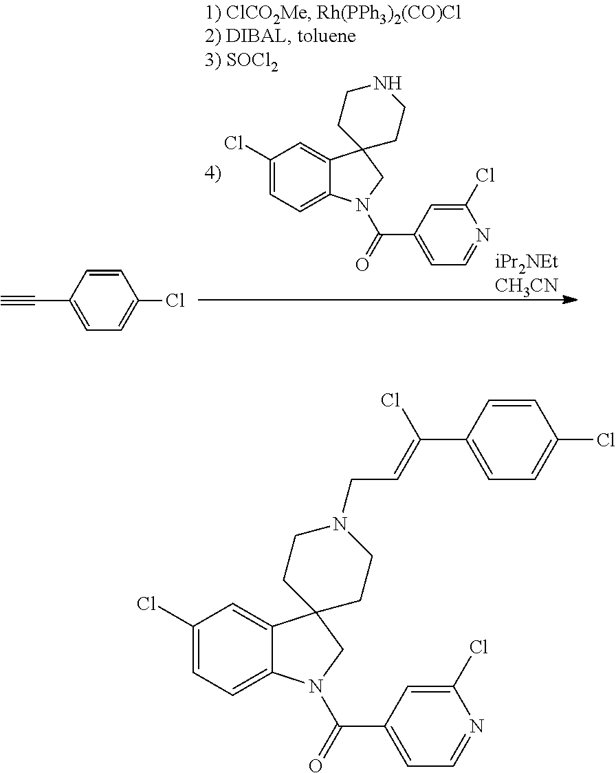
C1(Cl)=CC=C2C(=C1)C1(CN2C(=O)C2=CC=NC(Cl)=C2)CCNCC1.C1=CC(C#C)=CC=C1Cl.C1(Cl)=CC=C2C(=C1)C1(CN2C(=O)C2=CC=NC(Cl)=C2)CCN(CC=C(C2=CC=C(Cl)C=C2)Cl)CC1
